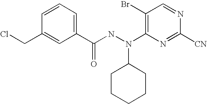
C1(C(NN(C2=C(Br)C=NC([CN])=N2)C2CCCCC2)=O)=CC=CC(CCl)=C1
